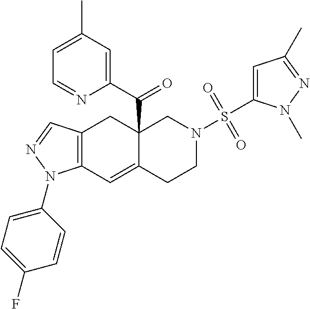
C12=C(C=C3C(C(C4=CC(C)=CC=N4)=O)(C1)CN(S(C1=CC(C)=NN1C)(=O)=O)CC3)N(C1=CC=C(F)C=C1)N=C2
